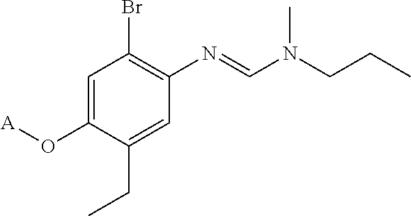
C1=C(O[A])C(CC)=CC(N=CN(CCC)C)=C1Br
